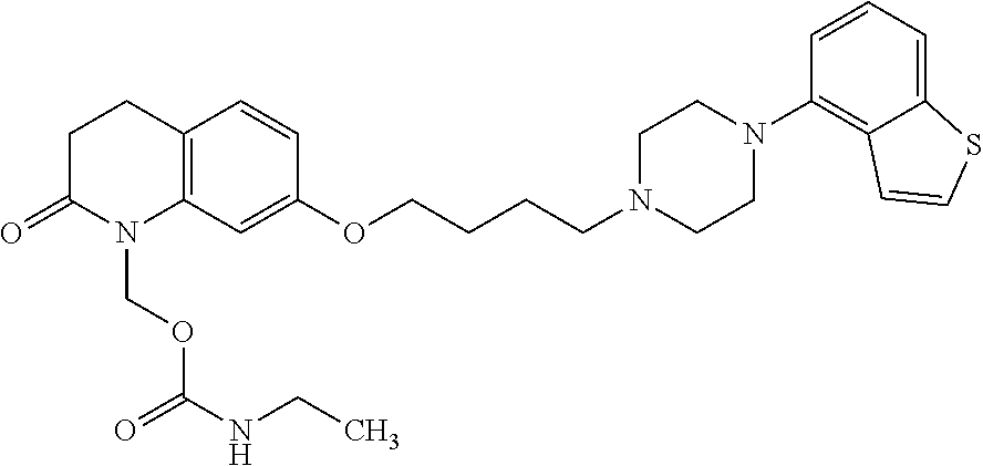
C1C(=O)N(COC(NCC)=O)C2=C(C1)C=CC(OCCCCN1CCN(C3=C4C(=CC=C3)SC=C4)CC1)=C2
